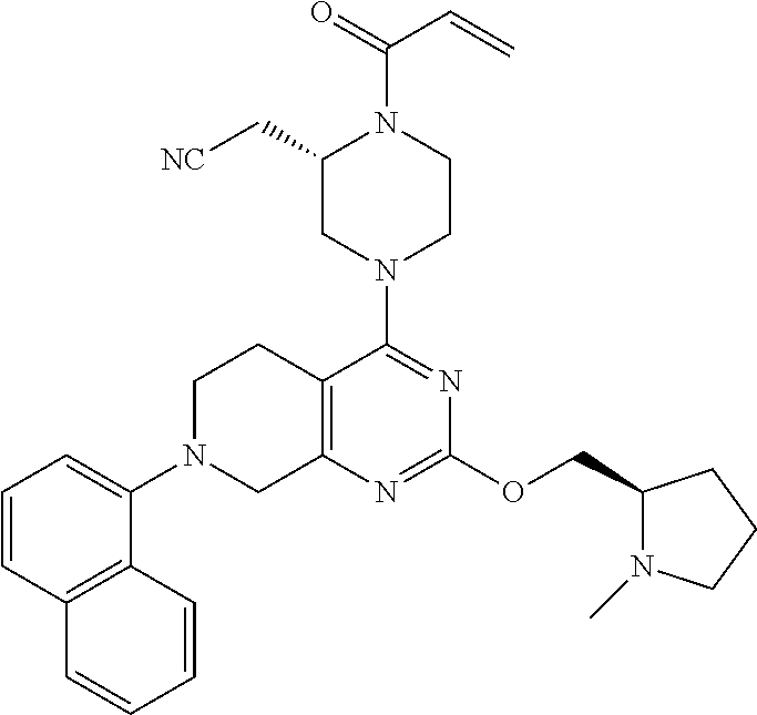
N1(C2=NC(OCC3N(C)CCC3)=NC3=C2CCN(C2=CC=CC4=C2C=CC=C4)C3)CCN(C(=O)C=C)C(C[NC])C1
